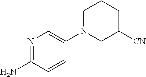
N1=C(N)C=CC(N2CC([CN])CCC2)=C1
